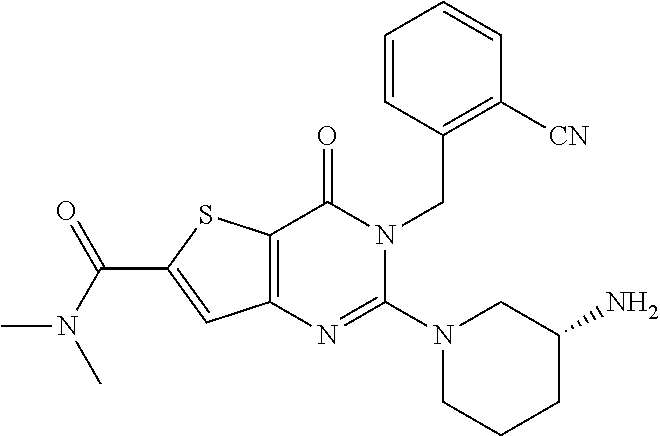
C12=C(SC(C(N(C)C)=O)=C1)C(=O)N(CC1=C([CN])C=CC=C1)C(N1CCCC(N)C1)=N2
